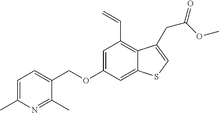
C12=CC(OCC3=CC=C(C)N=C3C)=CC(C=C)=C1C(CC(=O)OC)=CS2
